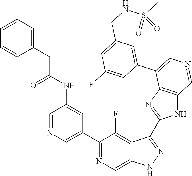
C1(C2=CN=CC(NC(=O)CC3=CC=CC=C3)=C2)=NC=C2C(=C1F)C(C1=NC3=C(N1)C=NC=C3C1=CC(CNS(C)(=O)=O)=CC(F)=C1)=NN2
